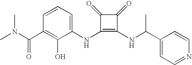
CN(C(C1=C(O)C(NC2=C(NC(C3=CC=NC=C3)C)C(=O)C2=O)=CC=C1)=O)C
